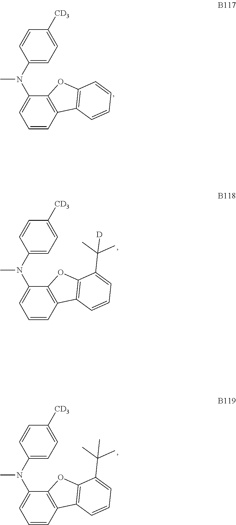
C1=CC2=C(C(N(C3=CC=C([CD3])C=C3)C)=C1)OC1=C2C=CC=C1C(C)(C)[D].C1=CC2=C(C(N(C3=CC=C([CD3])C=C3)C)=C1)OC1=C2C=CC=C1.C1=CC2=C(C(N(C3=CC=C([CD3])C=C3)C)=C1)OC1=C2C=CC=C1C(C)(C)C
